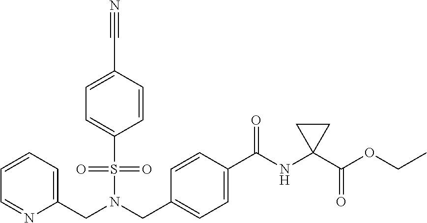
C1=CC=C(CN(CC2=CC=C(C(=O)NC3(C(=O)OCC)CC3)C=C2)S(=O)(=O)C2=CC=C(C#N)C=C2)N=C1
